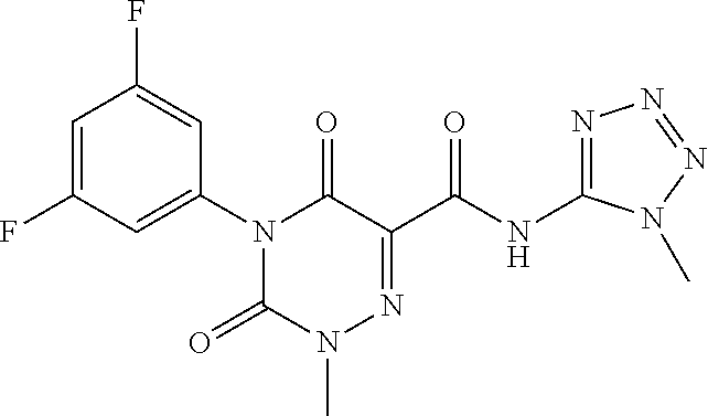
N1(C2=CC(F)=CC(F)=C2)C(=O)N(C)N=C(C(NC2=NN=NN2C)=O)C1=O
